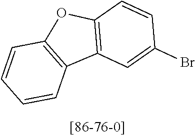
C12=C(C=C(Br)C=C1)C1=C(C=CC=C1)O2
